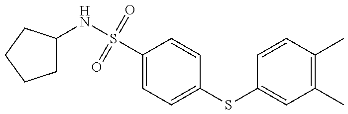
C1C(NS(C2=CC=C(SC3=CC(C)=C(C)C=C3)C=C2)(=O)=O)CCC1
